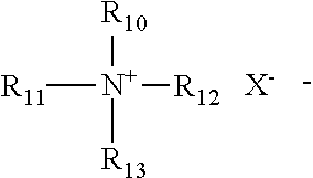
[R11][N+]([R10])([R13])[R12].[X-].[-]
